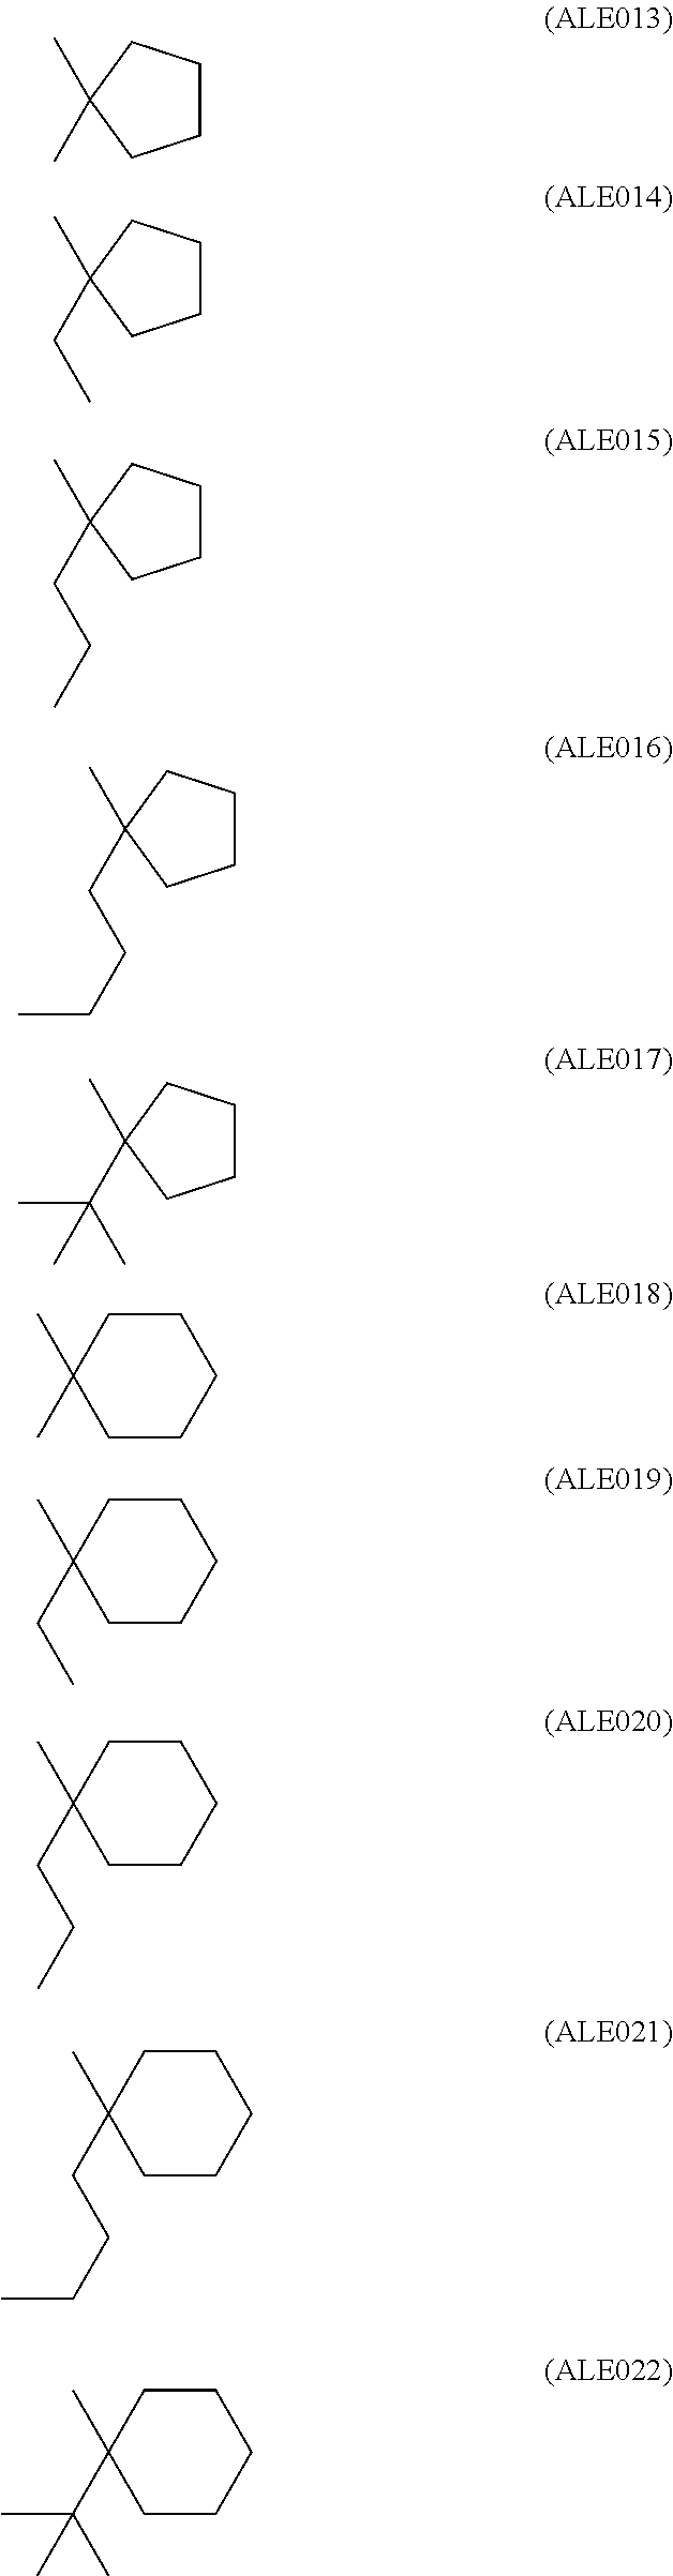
C1CCC(C)(C)C1.C1CCC(C)(CC)C1.C1CCC(C)(CCC)C1.C1CCC(C)(CCCC)C1.C1CCC(C)(C(C)(C)C)C1.C1CC(C)(C)CCC1.C1CC(C)(CC)CCC1.C1CC(C)(CCC)CCC1.C1CC(C)(CCCC)CCC1.C1CC(C)(C(C)(C)C)CCC1
